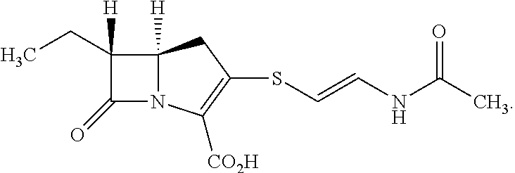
C12([H])N(C([CO2H])=C(SC=CNC(C)=O)C1)C(=O)C2(CC)[H]
